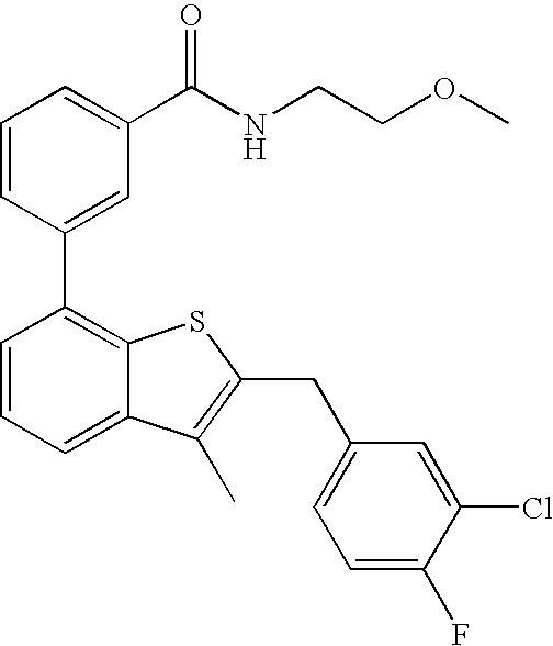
C1=CC(C2=C3C(=CC=C2)C(C)=C(CC2=CC=C(F)C(Cl)=C2)S3)=CC(C(NCCOC)=O)=C1
